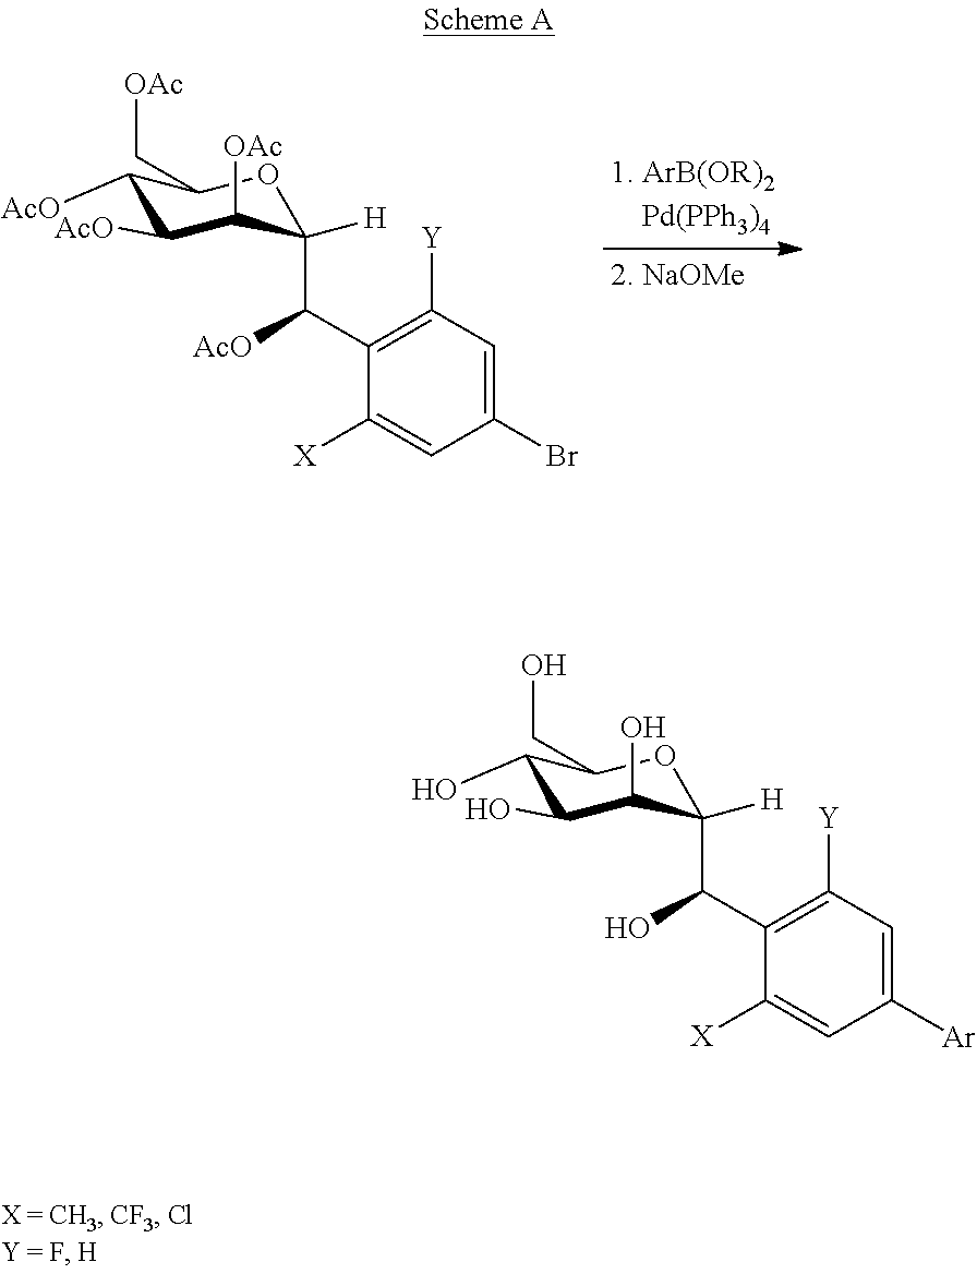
C1(O)C(O)C(O)C(C(C2=C([Y])C=C([Ar])C=C2[X])O)([H])OC1CO.C1([AcO])C([AcO])C([OAc])C(C(C2=C([Y])C=C(Br)C=C2[X])[AcO])([H])OC1C[OAc]
